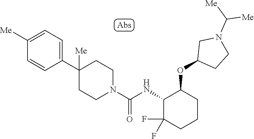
C1(C2([Me])CCN(C(=O)NC3C(F)(F)CCCC3OC3CCN(C([Me])[Me])C3)CC2)=CC=C([Me])C=C1
